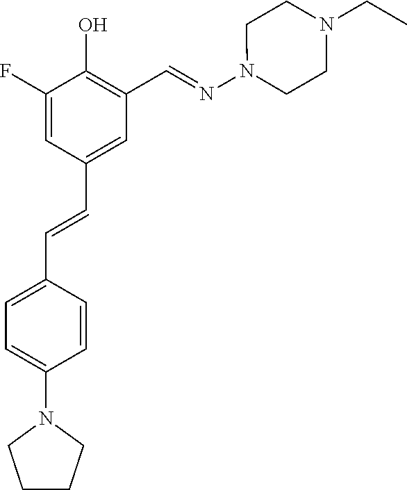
C1(F)=CC(C=CC2=CC=C(N3CCCC3)C=C2)=CC(C=NN2CCN(CC)CC2)=C1O
